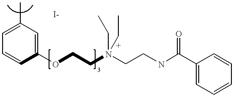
C1=C(C)C=C(OCCN(CC)(CCNC(C2=CC=CC=C2)=O)CC)C=C1
